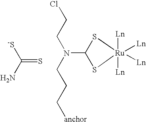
[-S]C(=S)N.ClCCN(CCC[anchor])C1S[Ru]([Ln])([Ln])([Ln])([Ln])S1
